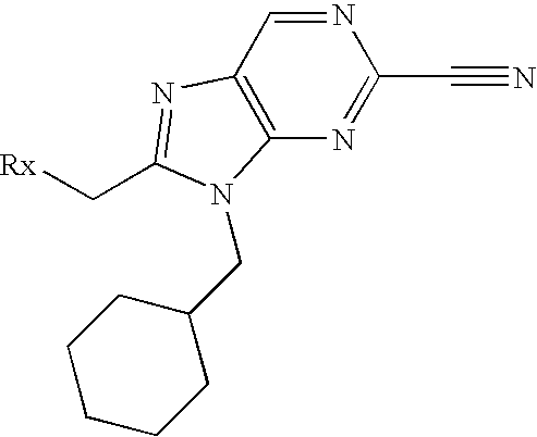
C12=C(C=NC(C#N)=N1)N=C(C[Rx])N2CC1CCCCC1
